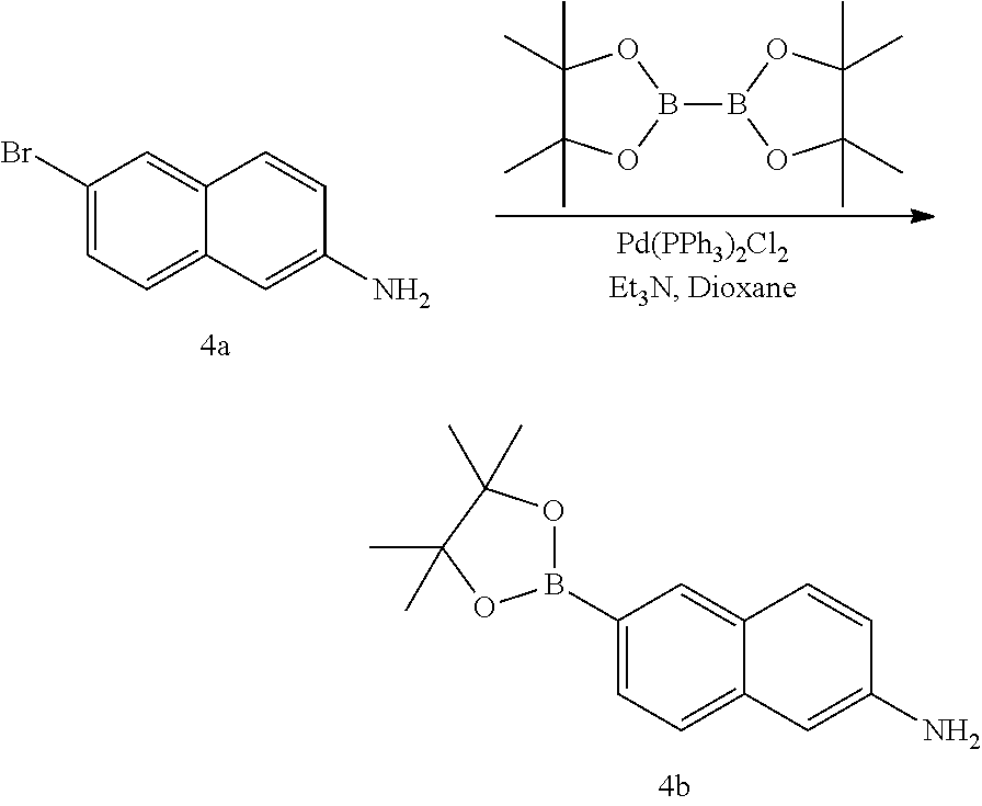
C1(B2OC(C)(C)C(C)(C)O2)=CC=C2C(=C1)C=CC(N)=C2.B1(B2OC(C)(C)C(C)(C)O2)OC(C)(C)C(C)(C)O1.C1(Br)=CC=C2C(=C1)C=CC(N)=C2
